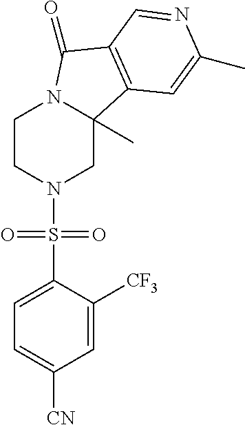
C1CN(S(C2=CC=C([CN])C=C2[CF3])(=O)=O)CC2(C)N1C(=O)C1=C2C=C(C)N=C1
